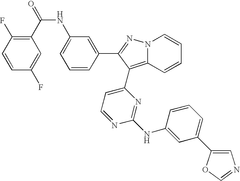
C1(C(=O)NC2=CC=CC(C3=NN4C(=C3C3=CC=NC(NC5=CC(C6=CN=CO6)=CC=C5)=N3)C=CC=C4)=C2)=C(F)C=CC(F)=C1
